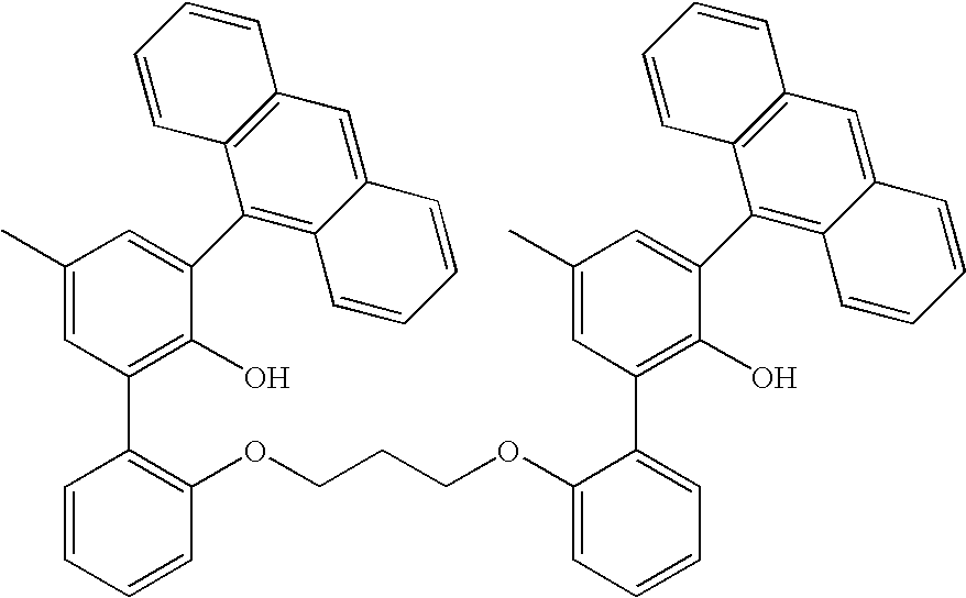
C1(C)=CC(C2=C(OCCCOC3=CC=CC=C3C3=C(O)C(C4=C5C(=CC6=C4C=CC=C6)C=CC=C5)=CC(C)=C3)C=CC=C2)=C(O)C(C2=C3C(=CC4=C2C=CC=C4)C=CC=C3)=C1
